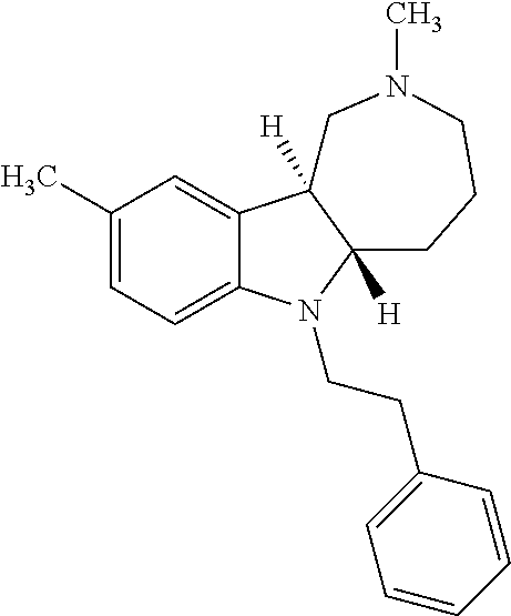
C1(C)=CC=C2C(=C1)C1([H])C([H])(N2CCC2=CC=CC=C2)CCCN(C)C1
